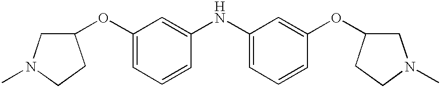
C1(OC2=CC=CC(NC3=CC=CC(OC4CN(C)CC4)=C3)=C2)CN(C)CC1
